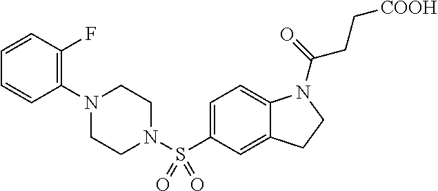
C1(N2CCN(S(C3=CC=C4C(=C3)CCN4C(=O)CC[COOH])(=O)=O)CC2)=C(F)C=CC=C1
